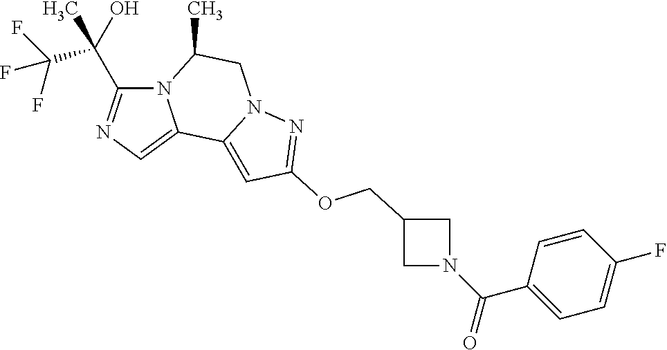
N12C(C(C(F)(F)F)(O)C)=NC=C1C1=CC(OCC3CN(C(=O)C4=CC=C(F)C=C4)C3)=NN1CC2C
